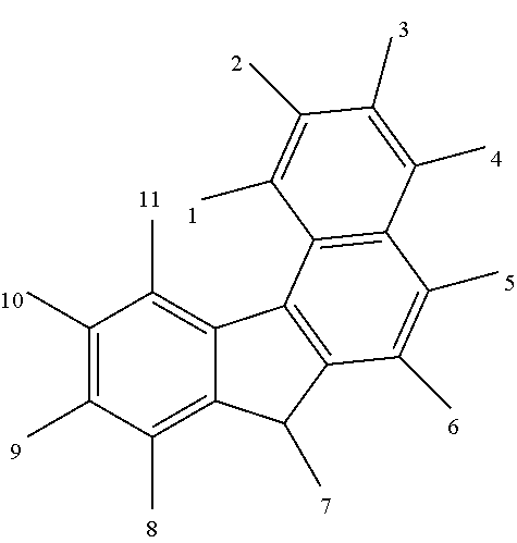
C1(C)=C(C)C(C)=C2C(=C1C)C1=C(C2C)C(C)=C(C)C2=C1C(C)=C(C)C(C)=C2C
